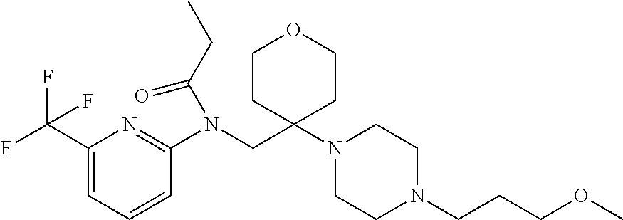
C1(C(F)(F)F)=CC=CC(N(CC2(N3CCN(CCCOC)CC3)CCOCC2)C(CC)=O)=N1
